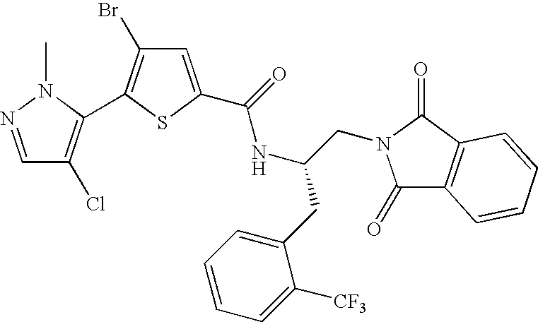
BrC1=C(C2=C(Cl)C=NN2C)SC(C(=O)NC(CC2=CC=CC=C2[CF3])CN2C(=O)C3=C(C2=O)C=CC=C3)=C1
